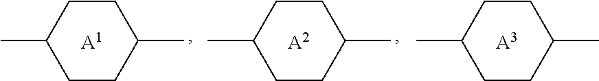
C1CC(C)CCC1C.[A1].C1CC(C)CCC1C.[A2].C1CC(C)CCC1C.[A3]
